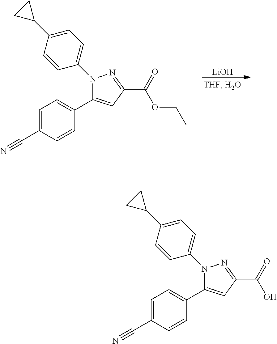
N1(C2=CC=C(C3CC3)C=C2)C(C2=CC=C(C#N)C=C2)=CC(C(OCC)=O)=N1.[LiOH].N1(C2=CC=C(C3CC3)C=C2)C(C2=CC=C(C#N)C=C2)=CC(C(O)=O)=N1
